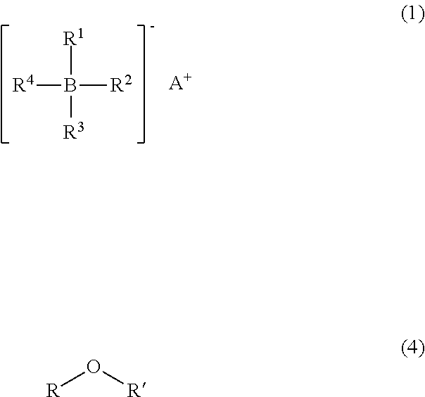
[R4]B([R2])([R1])[R3].[A+].[R]O[R]
